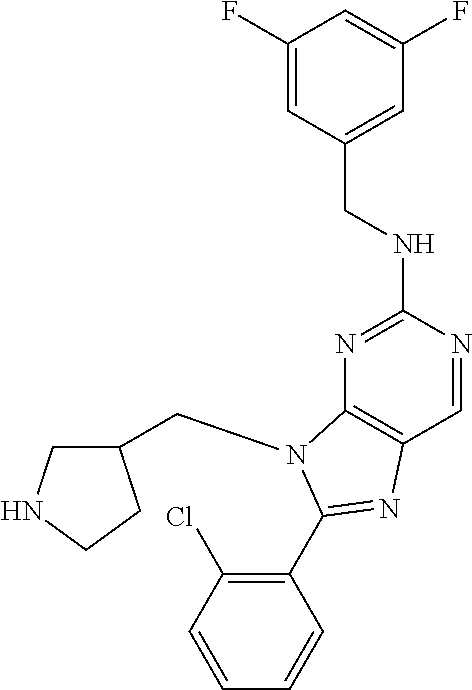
C1(F)=CC(CNC2=NC3=C(C=N2)N=C(C2=C(Cl)C=CC=C2)N3CC2CNCC2)=CC(F)=C1
